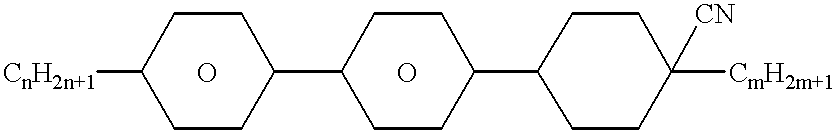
[CnH2n+1]C1CCC(C2CCC(C3CCC([CmH2m+1])([CN])CC3)CC2)CC1.O.O
